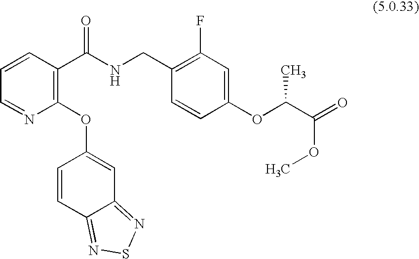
C1=NC(OC2=CC3=NSN=C3C=C2)=C(C(NCC2=C(F)C=C(OC(C(=O)OC)C)C=C2)=O)C=C1
